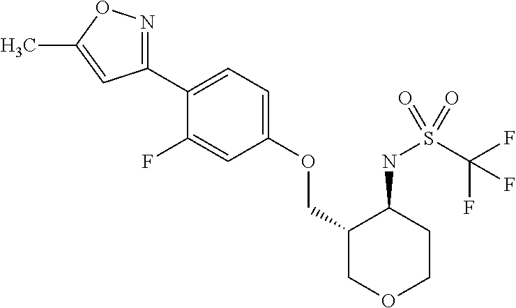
C1(C2=CC=C(OCC3COCCC3NS(C(F)(F)F)(=O)=O)C=C2F)=NOC(C)=C1
